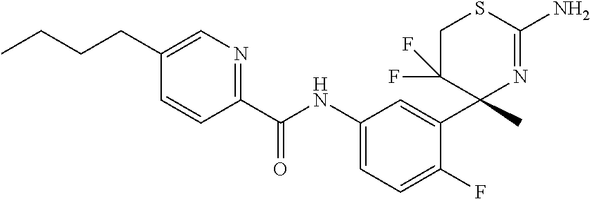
C1(C(NC2=CC=C(F)C(C3(C)N=C(N)SCC3(F)F)=C2)=O)=NC=C(CCCC)C=C1
